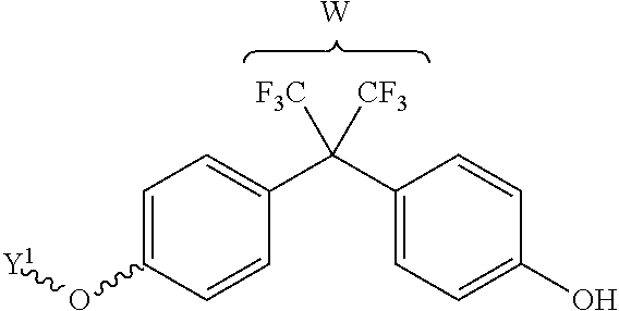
[W].O(C1=CC=C(C(C2=CC=C(O)C=C2)([CF3])[F3C])C=C1)[Y1]
